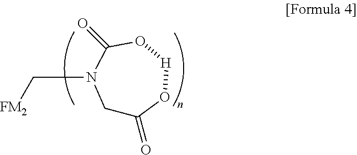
C1C(=O)O[H]OC(=O)N1C[FM2]
